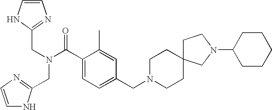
C1=CNC(CN(C(C2=CC=C(CN3CCC4(CC3)CCN(C3CCCCC3)C4)C=C2C)=O)CC2=NC=CN2)=N1
